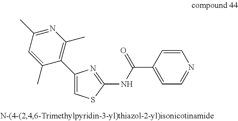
C1=C(C2=C(C)N=C(C)C=C2C)N=C(NC(C2=CC=NC=C2)=O)S1
